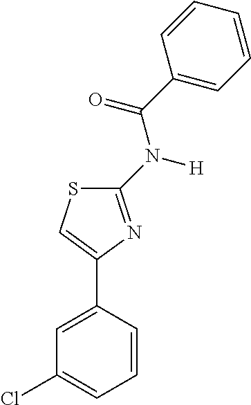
C1(N([H])C(C2=CC=CC=C2)=O)=NC(C2=CC(Cl)=CC=C2)=CS1
